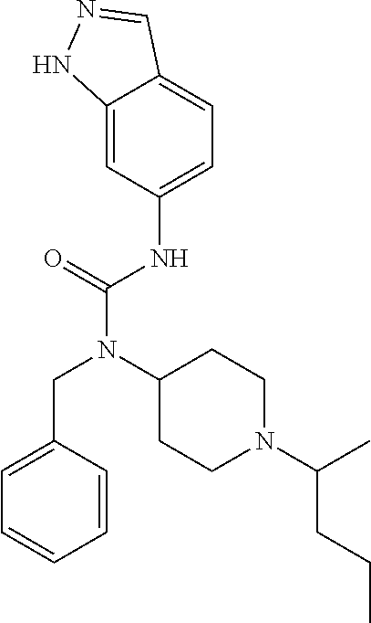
C1=C(CN(C(NC2=CC=C3C(=C2)NN=C3)=O)C2CCN(C(C)CCC)CC2)C=CC=C1
